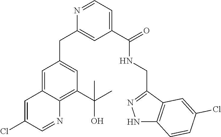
C1=NC(CC2=CC(C(O)(C)C)=C3C(=C2)C=C(Cl)C=N3)=CC(C(NCC2=NNC3=C2C=C(Cl)C=C3)=O)=C1
